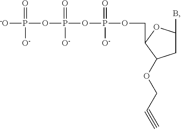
C1C(B)OC(COP(OP(OP([-O])(=O)[O-])(=O)[O-])(=O)[O-])C1OCC#C
